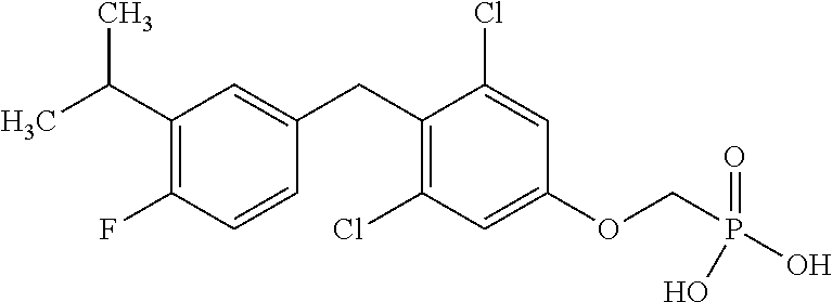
C1=C(CC2=C(Cl)C=C(OCP(O)(=O)O)C=C2Cl)C=CC(F)=C1C(C)C
